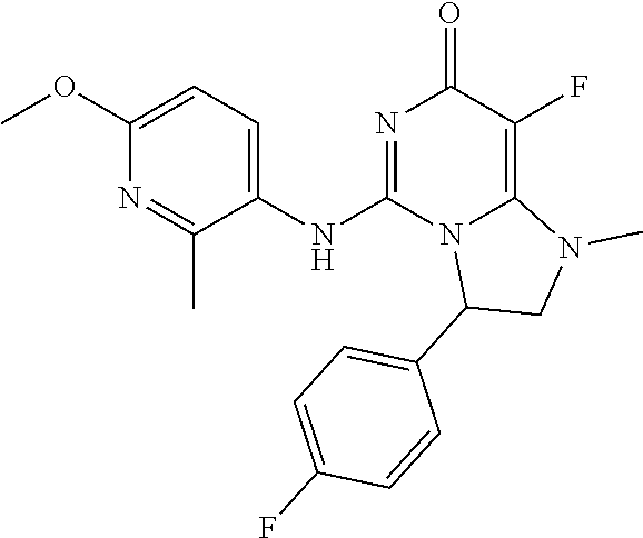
C1(OC)=CC=C(NC2=NC(=O)C(F)=C3N2C(C2=CC=C(F)C=C2)CN3C)C(C)=N1
